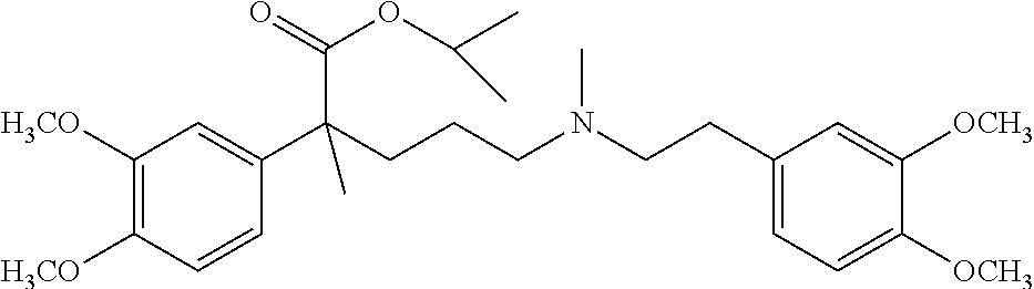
C1([H3CO])=C([H3CO])C=CC(C(CCCN(CCC2=CC=C([OCH3])C([OCH3])=C2)C)(C(=O)OC(C)C)C)=C1
